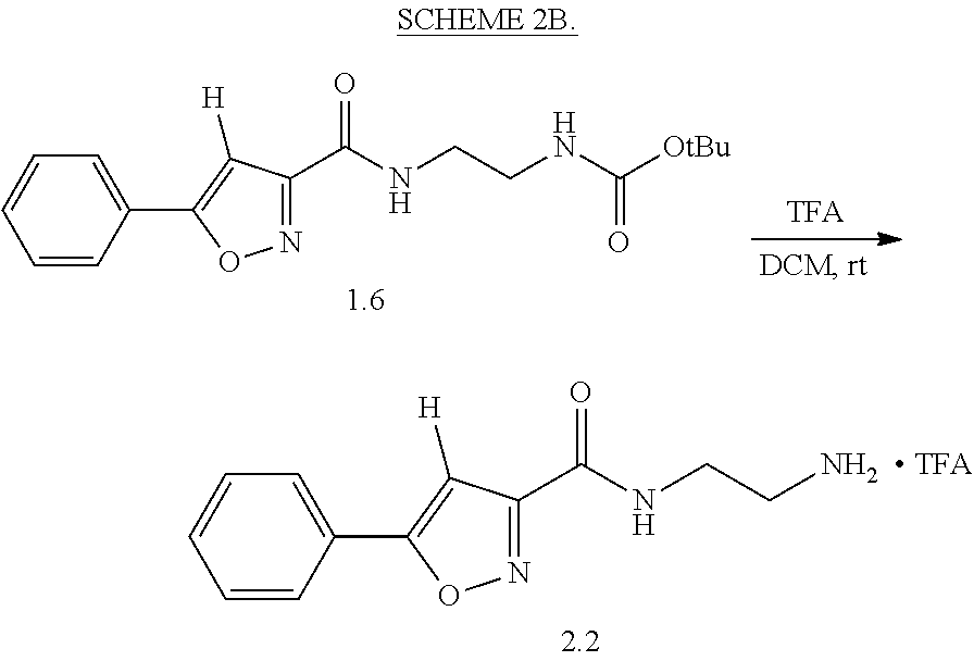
N1=C(C(NCCNC([OtBu])=O)=O)C([H])=C(C2=CC=CC=C2)O1.N1=C(C(NCC[NH2   TFA])=O)C([H])=C(C2=CC=CC=C2)O1
